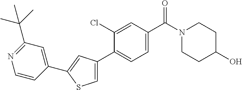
C1N(C(C2=CC=C(C3=CSC(C4=CC(C(C)(C)C)=NC=C4)=C3)C(Cl)=C2)=O)CCC(O)C1
